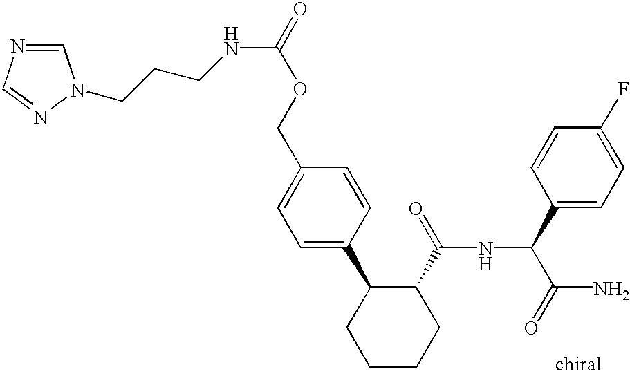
C1=C(C2CCCCC2C(=O)NC(C(N)=O)C2=CC=C(F)C=C2)C=CC(COC(=O)NCCCN2C=NC=N2)=C1
